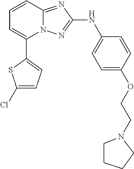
C1=CC2=NC(NC3=CC=C(OCCN4CCCC4)C=C3)=NN2C(C2=CC=C(Cl)S2)=C1
